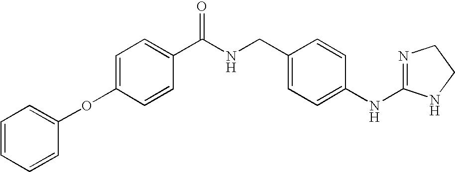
C1=C(OC2=CC=CC=C2)C=CC(C(NCC2=CC=C(NC3=NCCN3)C=C2)=O)=C1
